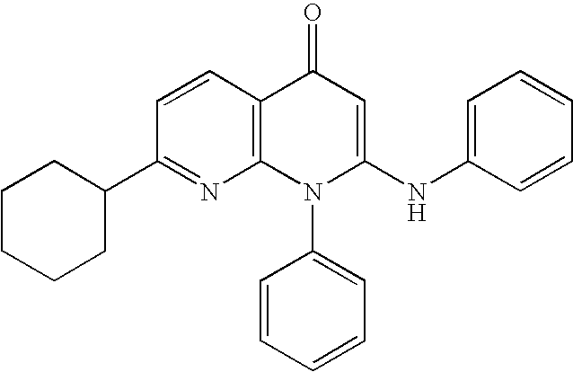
C1(C2CCCCC2)=NC2=C(C=C1)C(=O)C=C(NC1=CC=CC=C1)N2C1=CC=CC=C1
